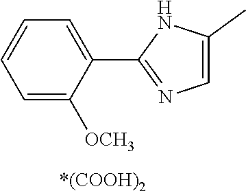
C1(C)=CN=C(C2=CC=CC=C2[OCH3])N1.[*(COOH)2]
